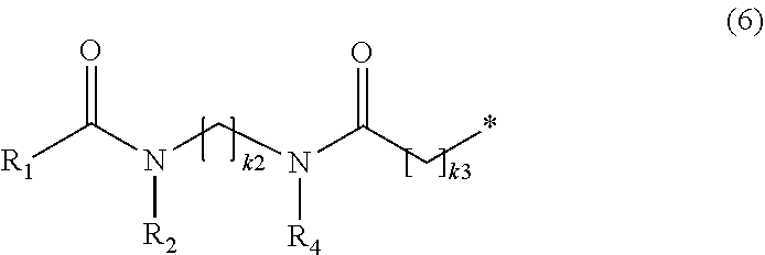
[R1]C(N(CN(C(C*)=O)[R4])[R2])=O
